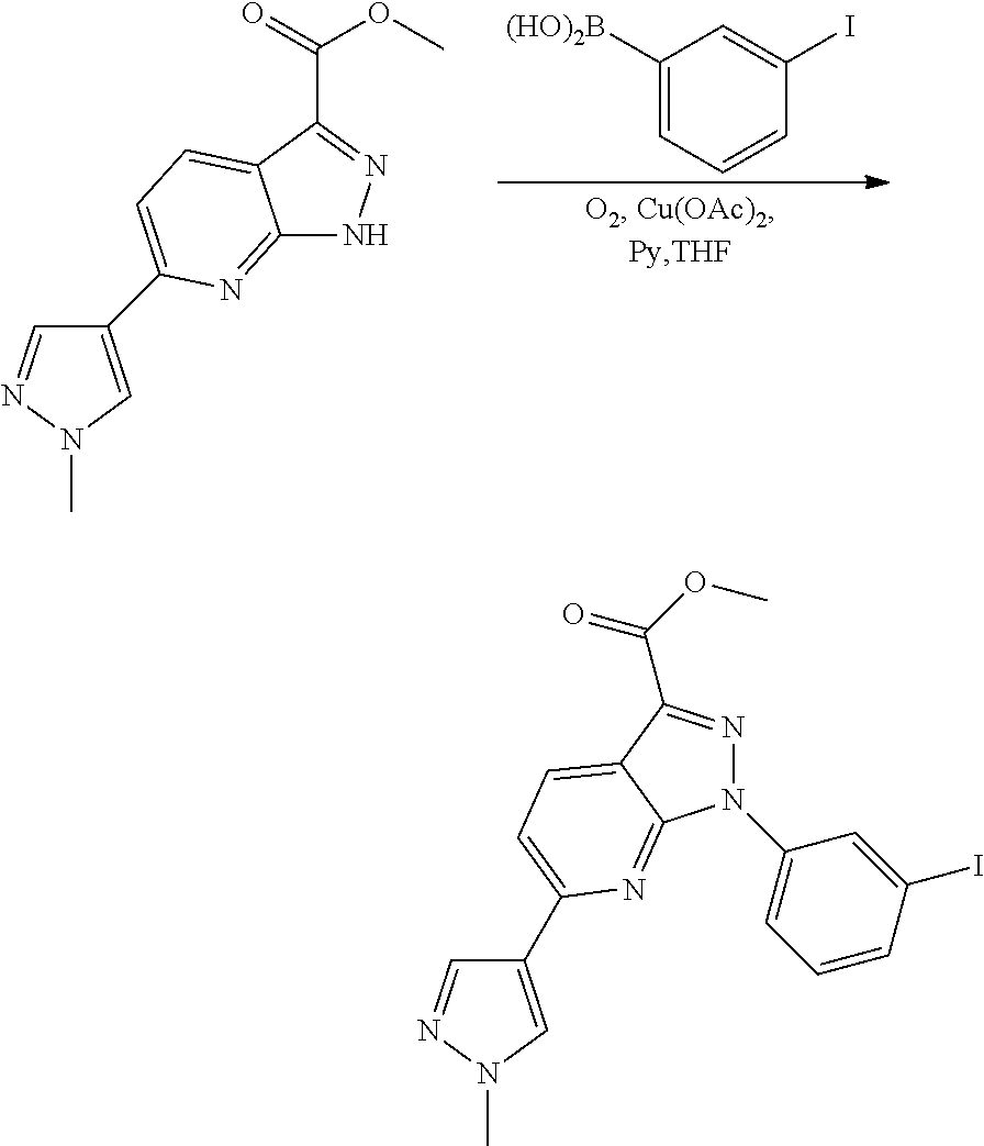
C12=NC(C3=CN(C)N=C3)=CC=C1C(C(OC)=O)=NN2.C1([(HO)2B])=CC=CC(I)=C1.C1(C2=CC=C3C(C(=O)OC)=NN(C4=CC=CC(I)=C4)C3=N2)=CN(C)N=C1
